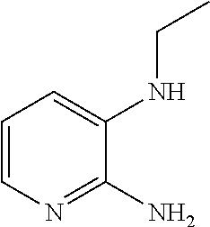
C1=CN=C(N)C(NCC)=C1
